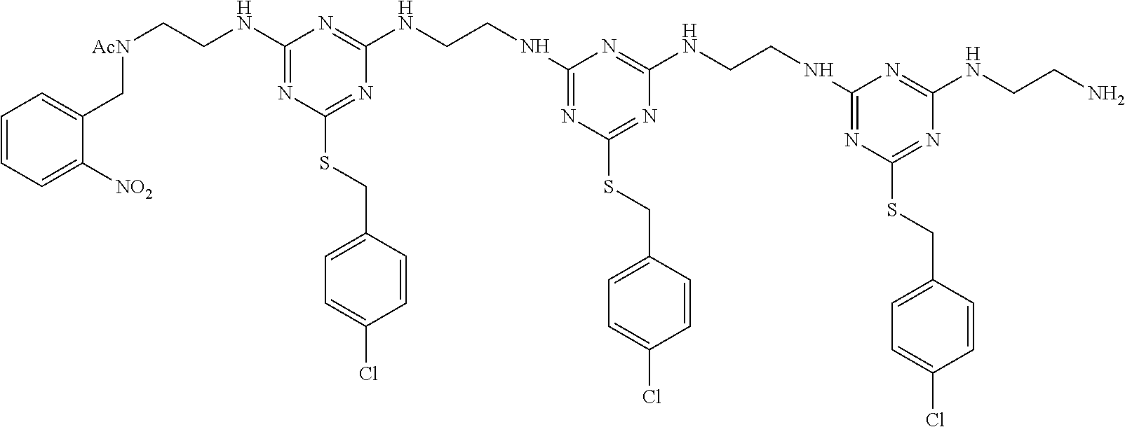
C1(NCC[AcN]CC2=CC=CC=C2[NO2])=NC(SCC2=CC=C(Cl)C=C2)=NC(NCCNC2=NC(SCC3=CC=C(Cl)C=C3)=NC(NCCNC3=NC(SCC4=CC=C(Cl)C=C4)=NC(NCCN)=N3)=N2)=N1
